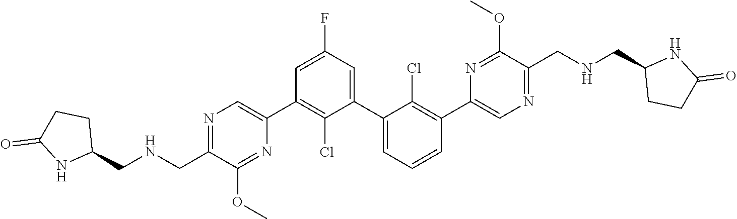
N1=C(C[HN]CC2CCC(=O)N2)C(OC)=NC(C2=C(Cl)C(C3=CC=CC(C4=CN=C(CNCC5CCC(=O)[HN]5)C(OC)=N4)=C3Cl)=CC(F)=C2)=C1
